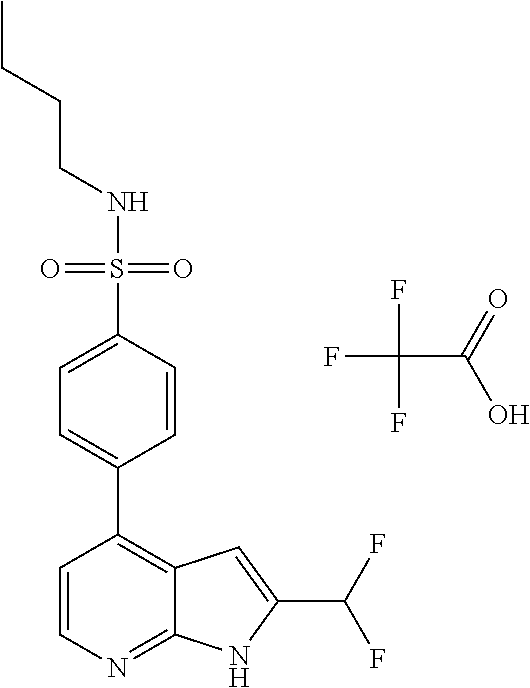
FC(C(=O)O)(F)F.N(S(=O)(=O)C1=CC=C(C2=C3C(=NC=C2)NC(C(F)F)=C3)C=C1)CCCC
